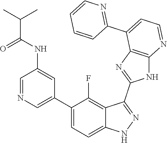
C1=NC=C(C2=CC=C3C(=C2F)C(C2=NC4=C(N2)N=CC=C4C2=NC=CC=C2)=NN3)C=C1NC(C(C)C)=O
